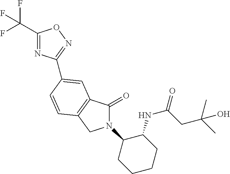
C1(C(F)(F)F)=NC(C2=CC3=C(CN(C4CCCCC4NC(CC(C)(C)O)=O)C3=O)C=C2)=NO1
